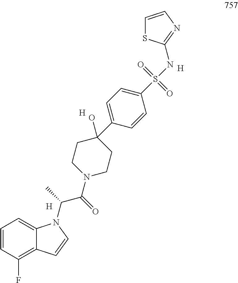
C1=CN=C(NS(=O)(=O)C2=CC=C(C3(O)CCN(C(C(C)N4C5=CC=CC(F)=C5C=C4)=O)CC3)C=C2)S1.[H].[H].[H]
